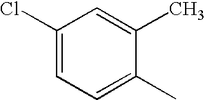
C1(Cl)=CC=C(C)C(C)=C1
